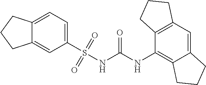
C12=CC=C(S(NC(NC3=C4C(=CC5=C3CCC5)CCC4)=O)(=O)=O)C=C1CCC2
